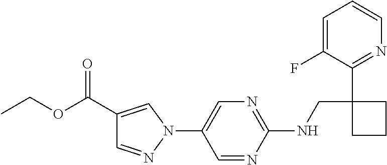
C1(NCC2(C3=NC=CC=C3F)CCC2)=NC=C(N2C=C(C(OCC)=O)C=N2)C=N1
